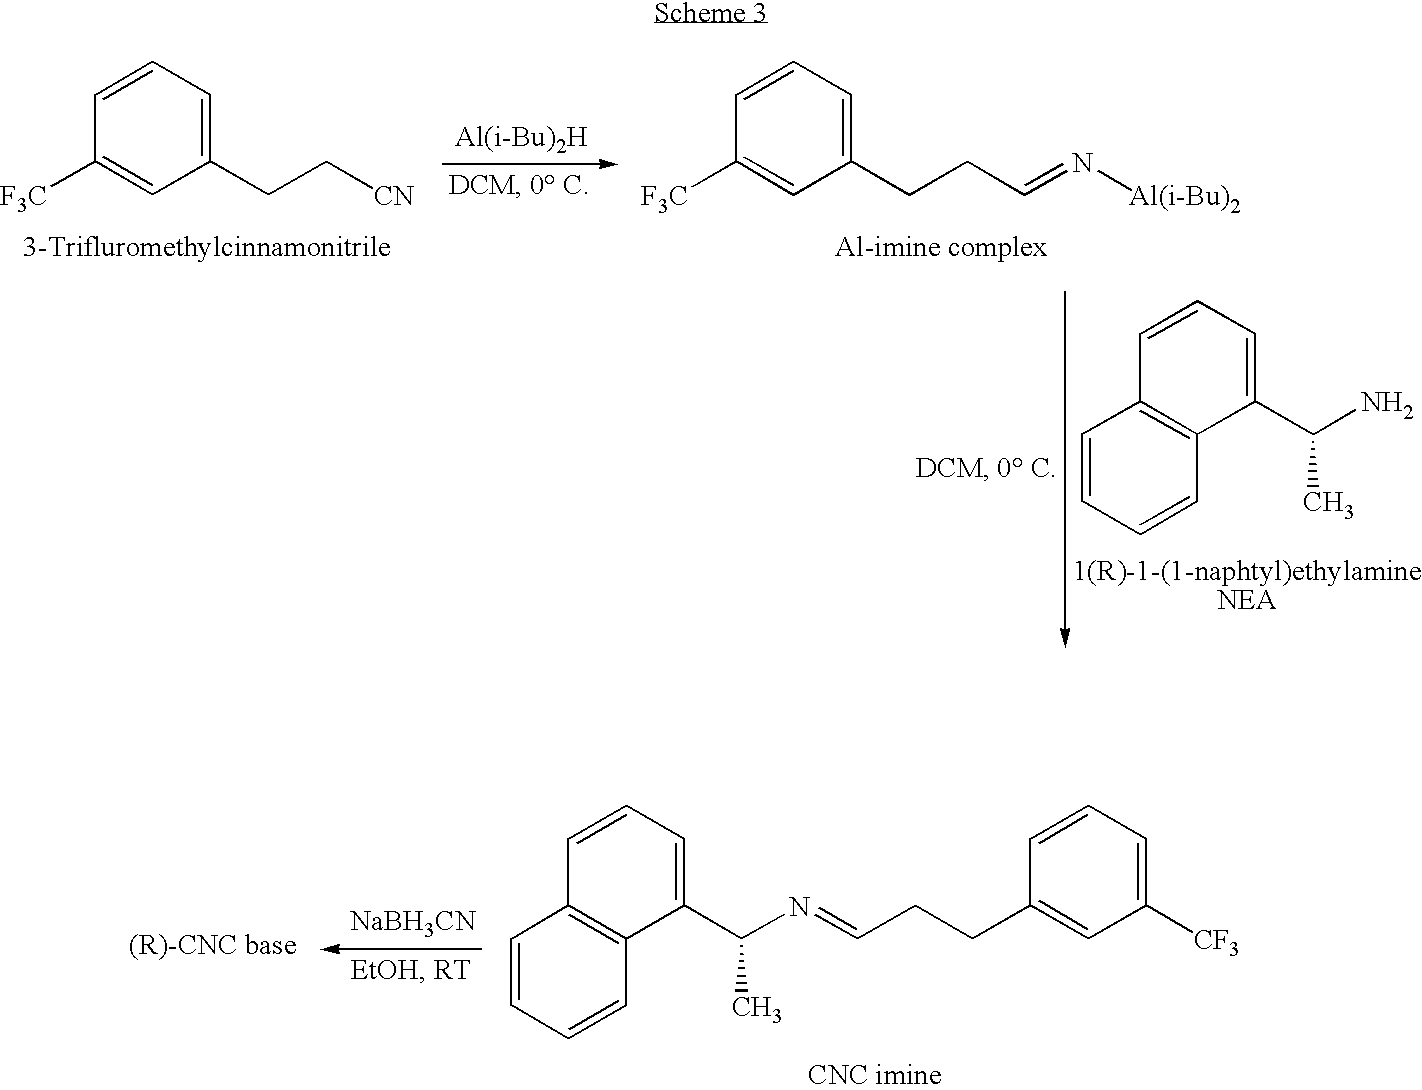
C1=CC=C(CC[CN])C=C1[F3C].[Al(i-Bu)2H].[F3C]C1=CC(CCC=N[Al(i-Bu)2])=CC=C1.C1=CC=C(C(N)C)C2=C1C=CC=C2.C1=CC=C(C(N=CCCC2=CC([CF3])=CC=C2)C)C2=C1C=CC=C2.[NaBH3CN]
